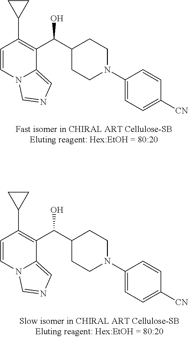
C1=CN2C(=CN=C2)C(C(C2CCN(C3=CC=C([CN])C=C3)CC2)O)=C1C1CC1.C1=CN2C(=CN=C2)C(C(C2CCN(C3=CC=C([CN])C=C3)CC2)O)=C1C1CC1
